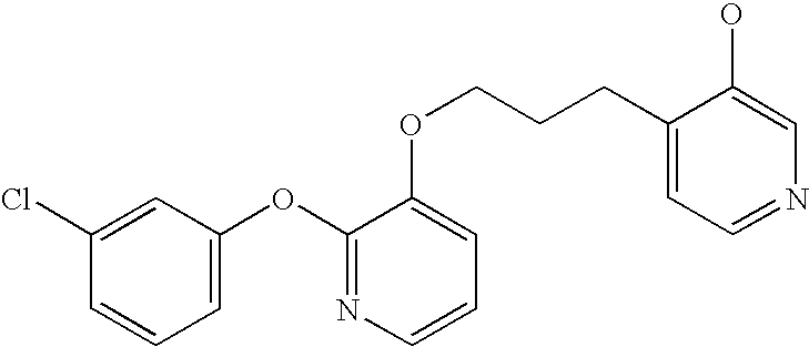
C1(Cl)=CC(OC2=NC=CC=C2OCCCC2=CC=NC=C2O)=CC=C1
